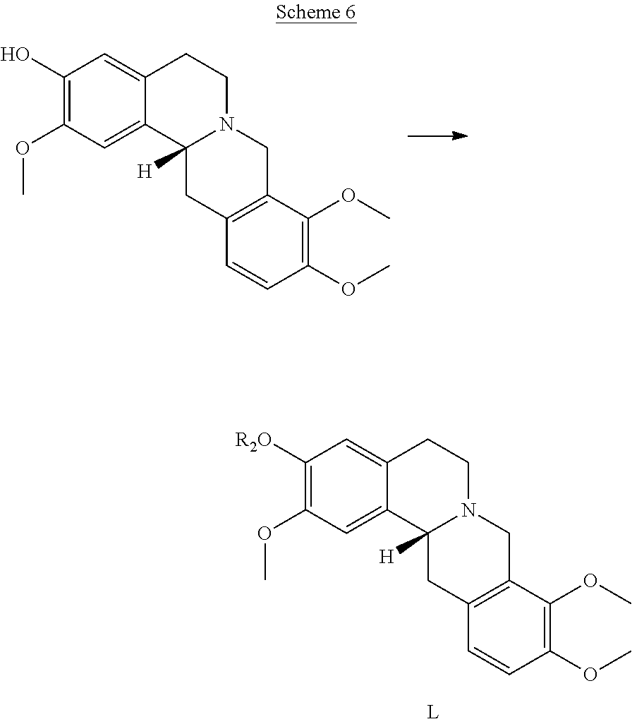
C1(O)=C(OC)C=C2C(=C1)CCN1C2([H])CC2=C(C1)C(OC)=C(OC)C=C2.C1([R2O])=C(OC)C=C2C(=C1)CCN1C2([H])CC2=C(C1)C(OC)=C(OC)C=C2
